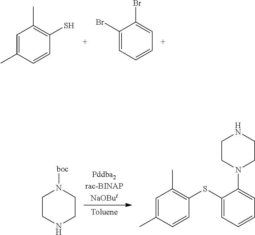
C1=C(C)C=CC(S)=C1C.C1(Br)=CC=CC=C1Br.C1CNCCN1[boc].C1=C(C)C=CC(SC2=CC=CC=C2N2CCNCC2)=C1C
